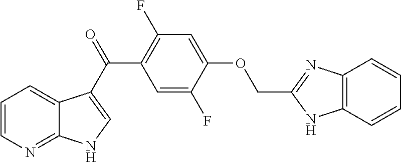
C1=CN=C2C(=C1)C(C(=O)C1=C(F)C=C(OCC3=NC4=C(C=CC=C4)N3)C(F)=C1)=CN2
